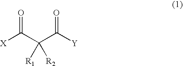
[X]C(C(C([Y])=O)([R2])[R1])=O
